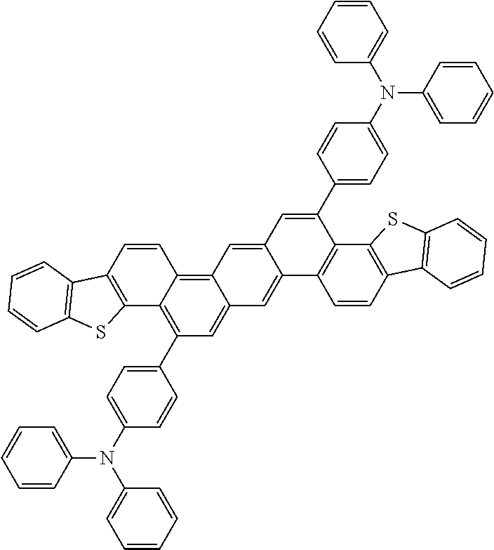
C1(C2=C3C(=C4C(=C2)C=C2C(=C4)C=C(C4=CC=C(N(C5=CC=CC=C5)C5=CC=CC=C5)C=C4)C4=C2C=CC2=C4SC4=C2C=CC=C4)C=CC2=C3SC3=C2C=CC=C3)=CC=C(N(C2=CC=CC=C2)C2=CC=CC=C2)C=C1
